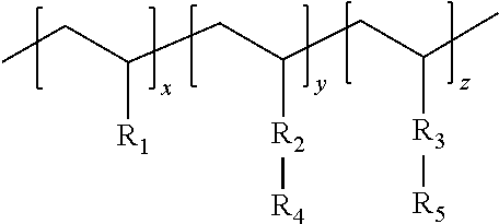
C(CC(CC(C)[R3][R5])[R2][R4])(CC)[R1]
